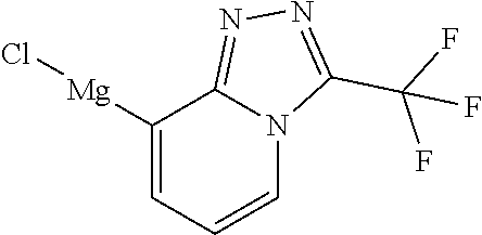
C1([Mg]Cl)=CC=CN2C1=NN=C2C(F)(F)F
